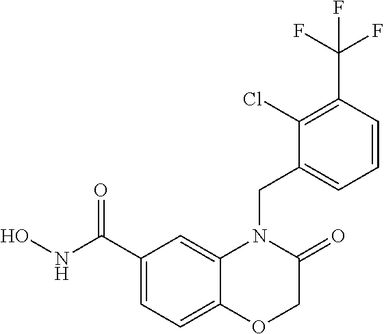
C1(C(NO)=O)=CC=C2C(=C1)N(CC1=CC=CC(C(F)(F)F)=C1Cl)C(=O)CO2
